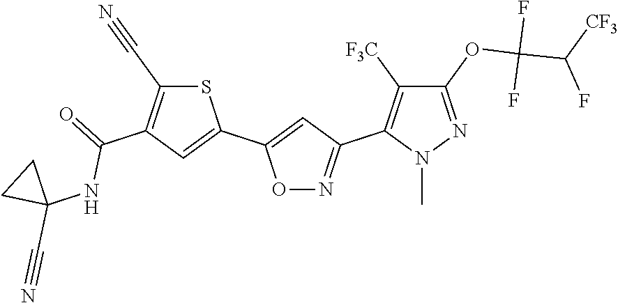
C1(OC(C(F)[CF3])(F)F)=NN(C)C(C2=NOC(C3=CC(C(NC4(C#N)CC4)=O)=C(C#N)S3)=C2)=C1[F3C]
